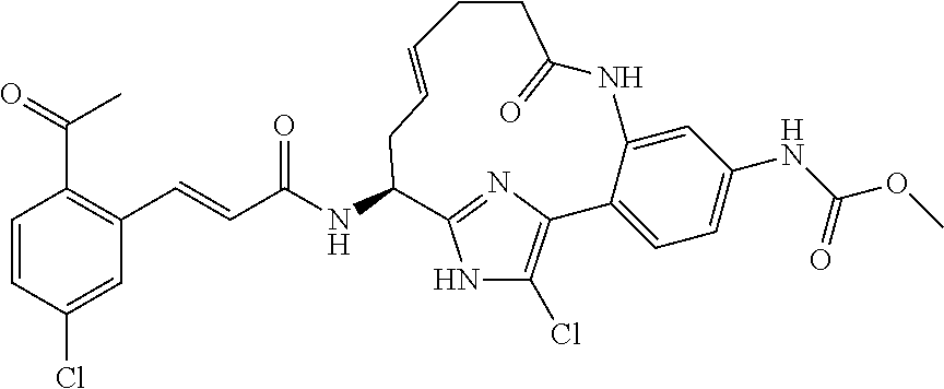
C1=CC(Cl)=CC(C=CC(NC2C3=NC(=C(Cl)N3)C3=CC=C(NC(OC)=O)C=C3NC(=O)CCC=CC2)=O)=C1C(C)=O
